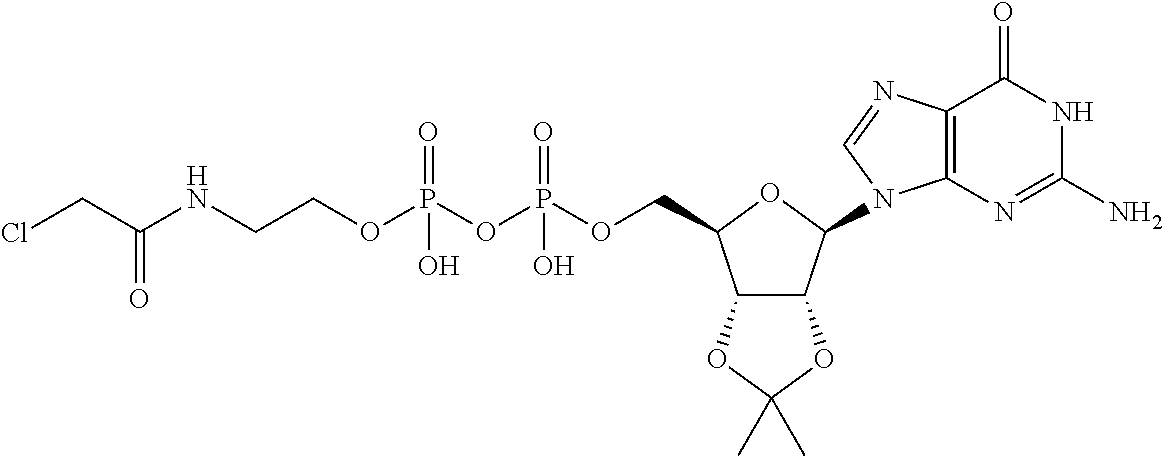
C12C(C(N3C4=C(C(=O)NC(N)=N4)N=C3)OC1COP(OP(OCCNC(CCl)=O)(=O)O)(=O)O)OC(C)(C)O2
